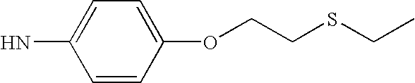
NC1=CC=C(OCCSCC)C=C1
